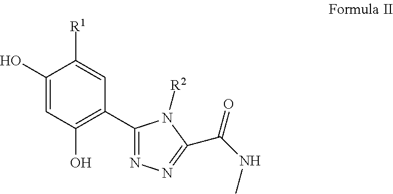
C1(O)=CC(O)=C(C2=NN=C(C(=O)NC)N2[R2])C=C1[R1]
